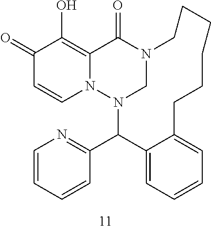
N12CN(C(C3=NC=CC=C3)C3=CC=CC=C3CCCCCC1)N1C=CC(=O)C(O)=C1C2=O
